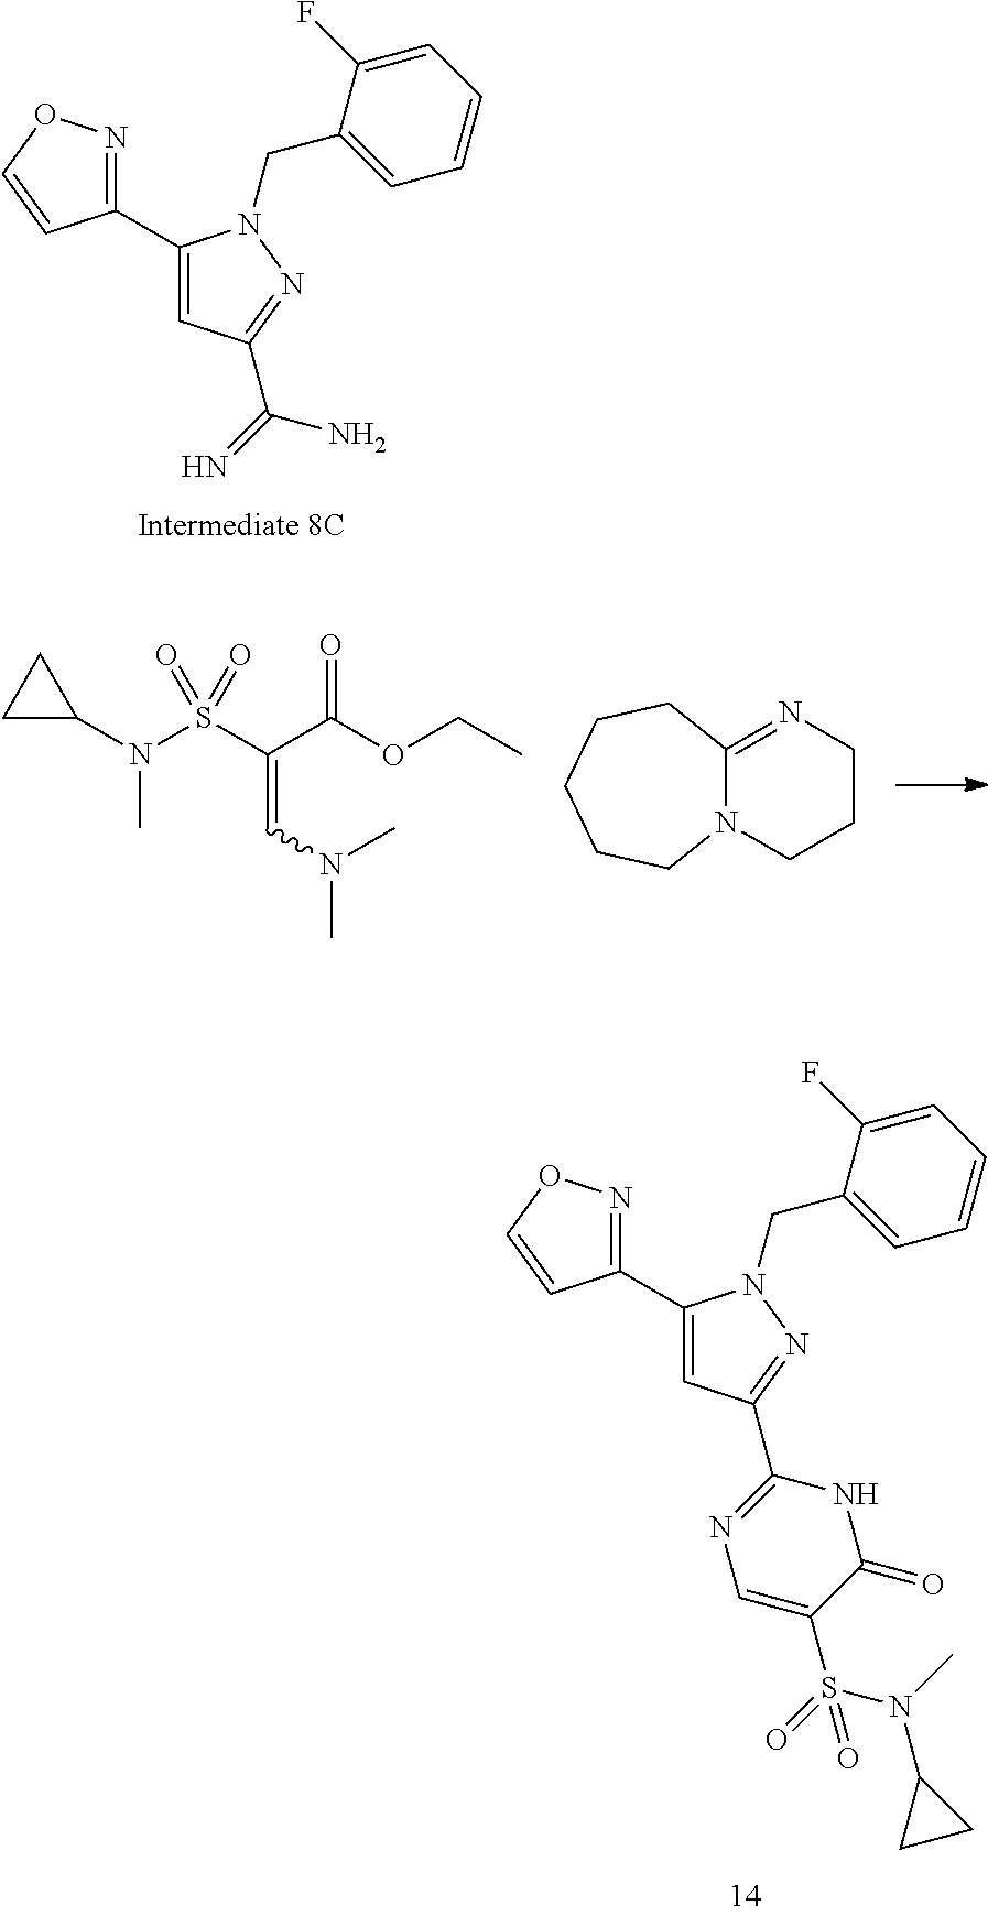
C1=CC=C(F)C(CN2C(C3=NOC=C3)=CC(C(=N)N)=N2)=C1.C1=CC=C(F)C(CN2C(C3=NOC=C3)=CC(C3=NC=C(S(=O)(=O)N(C)C4CC4)C(=O)N3)=N2)=C1.CN(S(C(C(OCC)=O)=CN(C)C)(=O)=O)C1CC1.C12=NCCCN1CCCCC2
